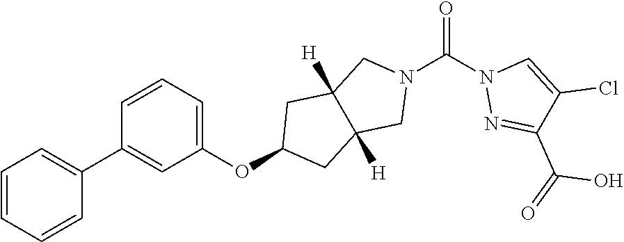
C1=CC=CC(C2=CC(OC3CC4([H])C([H])(C3)CN(C(N3N=C(C(=O)O)C(Cl)=C3)=O)C4)=CC=C2)=C1
